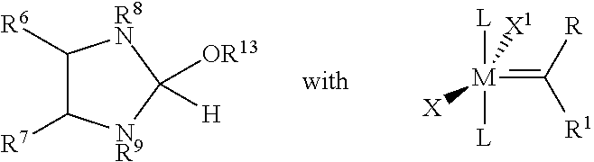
[M](=C([R])[R1])([L])([L])([X])[X1].C1([R6])C([R7])[NR9]C([OR13])([H])[R8N]1
